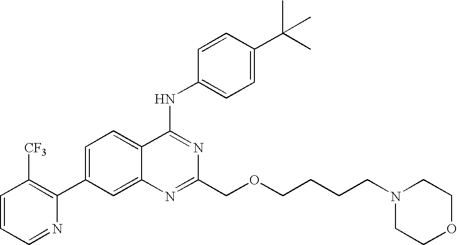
C1=CC=NC(C2=CC=C3C(=C2)N=C(COCCCCN2CCOCC2)N=C3NC2=CC=C(C(C)(C)C)C=C2)=C1[CF3]
